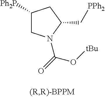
C1([Ph2P])CN(C(O[tBu])=O)C(C[PPh2])C1
